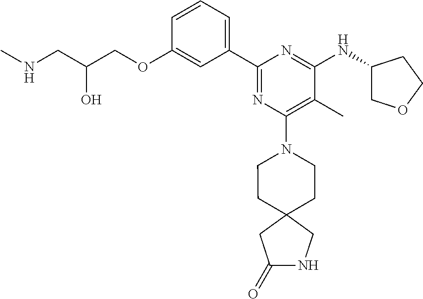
C1=CC=C(C2=NC(N3CCC4(CC3)CC(=O)NC4)=C(C)C(NC3COCC3)=N2)C=C1OCC(CNC)O
